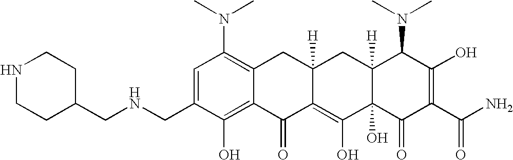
C1(CNCC2CCNCC2)=CC(N(C)C)=C2C(=C1O)C(=O)C1=C(O)C3(O)C([H])(CC1([H])C2)C(N(C)C)C(O)=C(C(N)=O)C3=O
